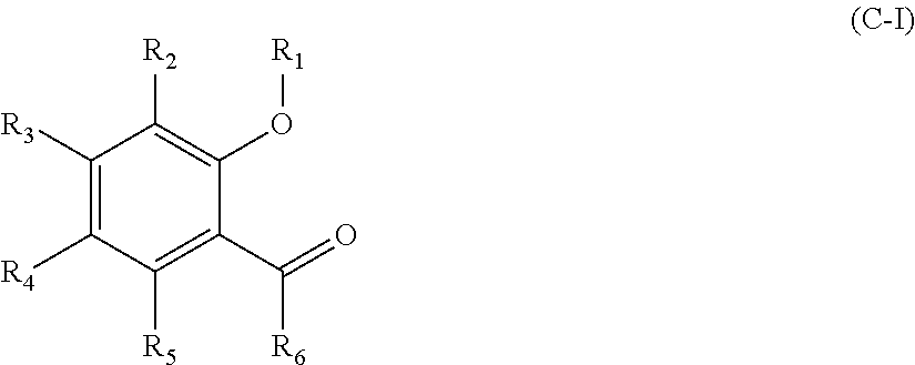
C1([R3])=C([R4])C([R5])=C(C([R6])=O)C(O[R1])=C1[R2]
